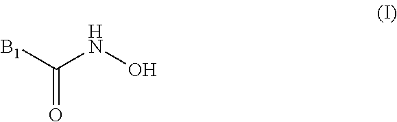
[B1]C(NO)=O
